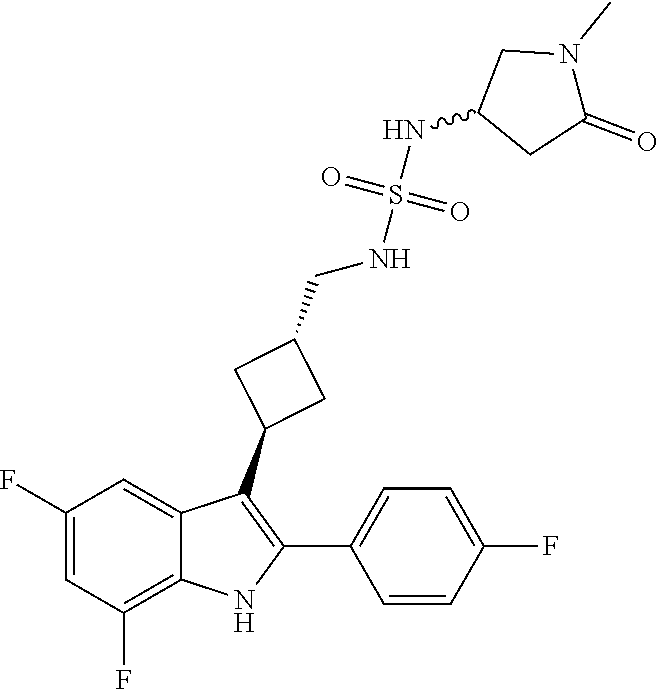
C1(F)=CC(F)=C2C(=C1)C(C1CC(CNS(=O)(=O)NC3CC(=O)N(C)C3)C1)=C(C1=CC=C(F)C=C1)N2
